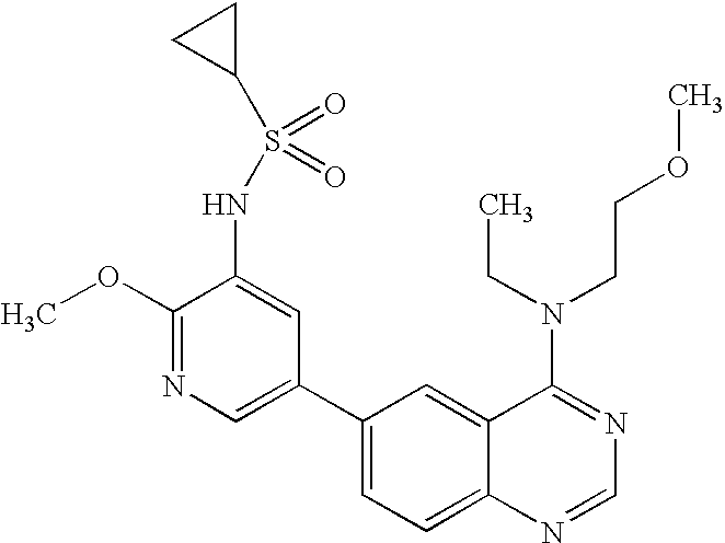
C1(OC)=NC=C(C2=CC=C3C(=C2)C(N(CC)CCOC)=NC=N3)C=C1NS(C1CC1)(=O)=O
